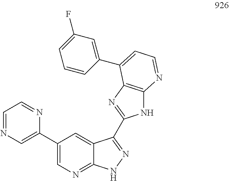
C1=NC=C(C2=CN=C3C(=C2)C(C2=NC4=C(N2)N=CC=C4C2=CC(F)=CC=C2)=NN3)N=C1
